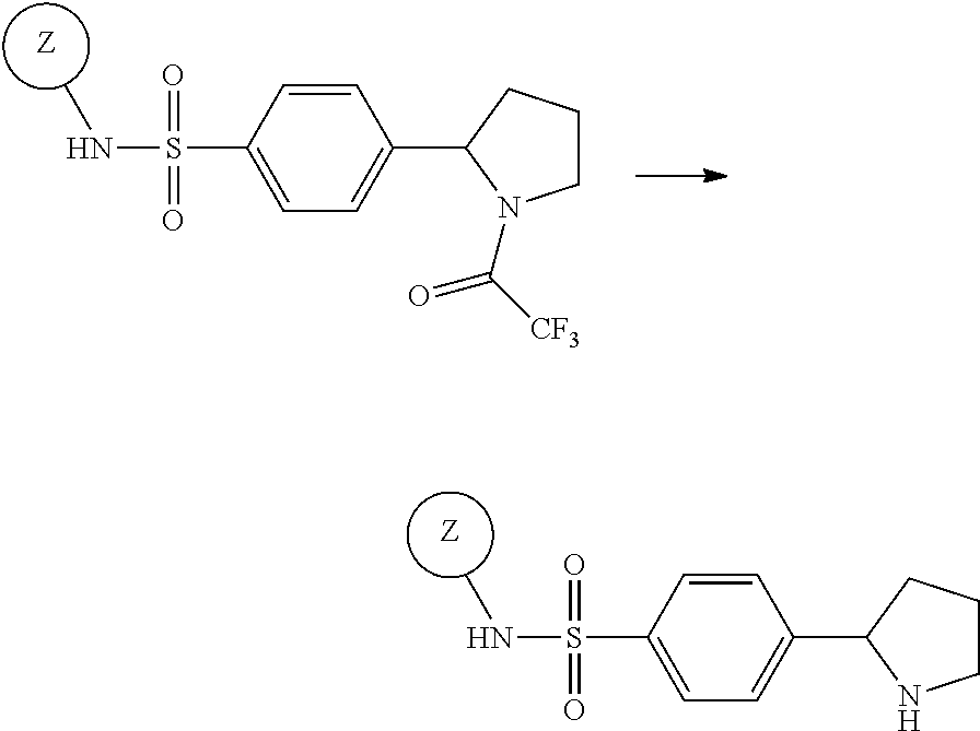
[Z].C1=C(S(=O)(=O)NC)C=CC(C2CCCN2)=C1.C1=C(S(=O)(=O)NC)C=CC(C2CCCN2C(=O)[CF3])=C1.[Z]
